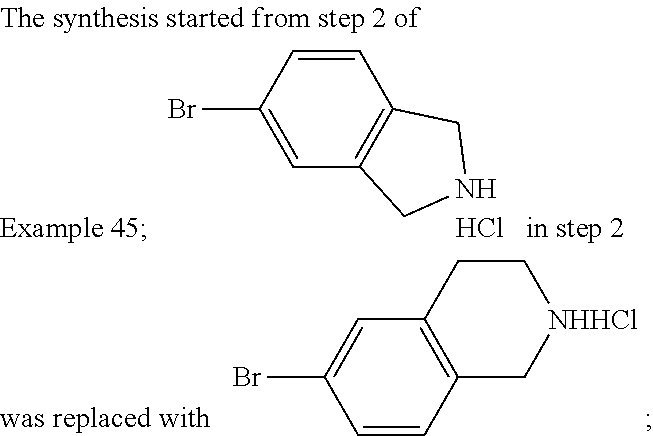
C1=CC2=C(C=C1Br)CC[NHHCl]C2.C1=C(Br)C=CC2=C1CNC2.Cl
